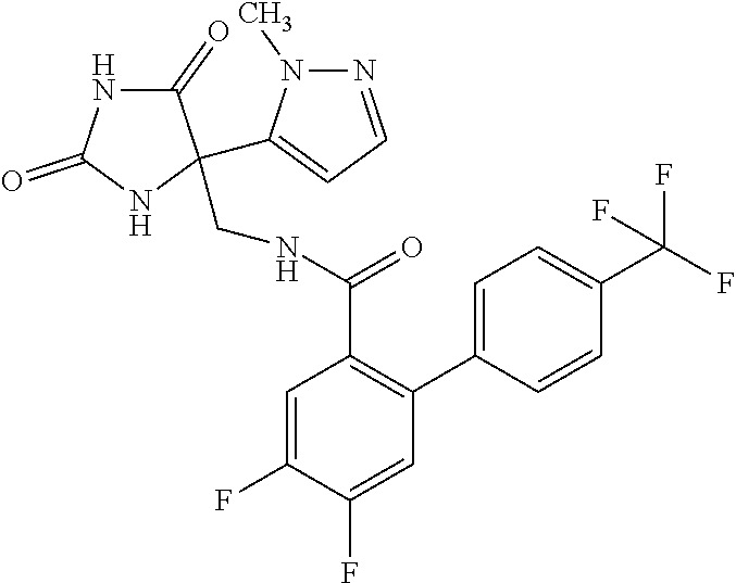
C1=C(F)C(F)=CC(C2=CC=C(C(F)(F)F)C=C2)=C1C(NCC1(C2=CC=NN2C)C(=O)NC(=O)N1)=O
